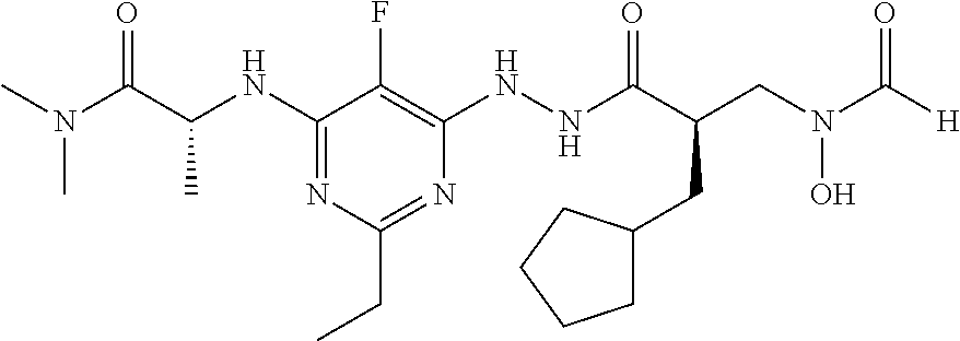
C1(NC(C(N(C)C)=O)C)=NC(CC)=NC(NNC(C(CN(C([H])=O)O)CC2CCCC2)=O)=C1F
